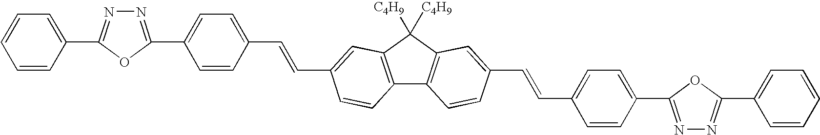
C1=CC=CC(C2=NN=C(C3=CC=C(C=CC4=CC5=C(C6=C(C5([C4H9])[C4H9])C=C(C=CC5=CC=C(C7=NN=C(C8=CC=CC=C8)O7)C=C5)C=C6)C=C4)C=C3)O2)=C1
